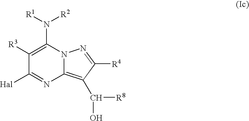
[R1]N([R2])C1=C([R3])C([Hal])=NC2=C(C([R8])O)C([R4])=NN12
